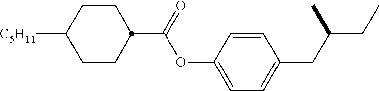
C1CC([C5H11])CCC1C(OC1=CC=C(CC(CC)C)C=C1)=O
